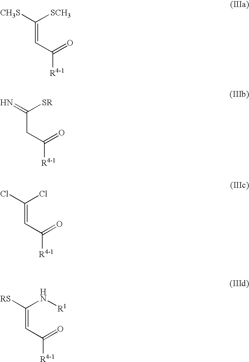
C(=CC(=O)[R4-1])([SCH3])[CH3S].C(CC(=O)[R4-1])([SR])=N.C(=CC(=O)[R4-1])(Cl)Cl.C(=CC(=O)[R4-1])(N[R1])[RS]
